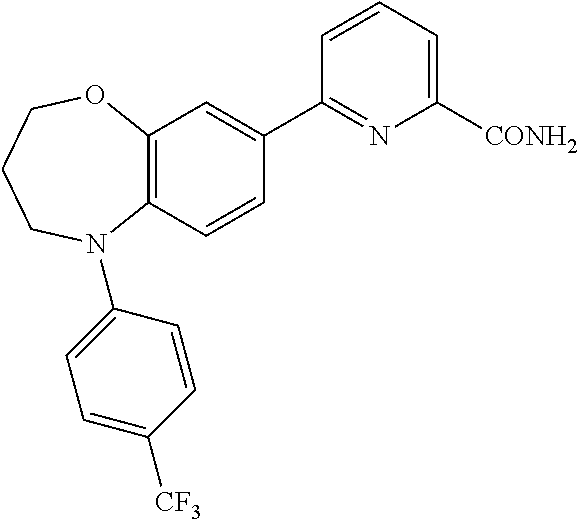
C12=C(C=CC(C3=NC([CONH2])=CC=C3)=C1)N(C1=CC=C([CF3])C=C1)CCCO2
